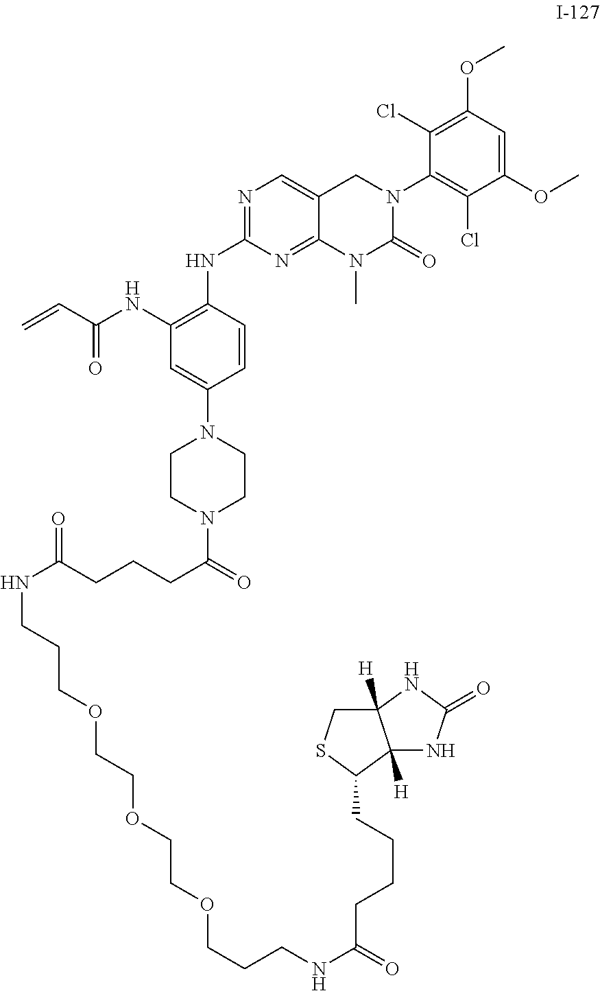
N1=C(NC2=C(NC(=O)C=C)C=C(N3CCN(C(=O)CCCC(NCCCOCCOCCOCCCNC(CCCCC4C5([H])C([H])(CS4)NC(=O)N5)=O)=O)CC3)C=C2)N=C2C(=C1)CN(C1=C(Cl)C(OC)=CC(OC)=C1Cl)C(=O)N2C
